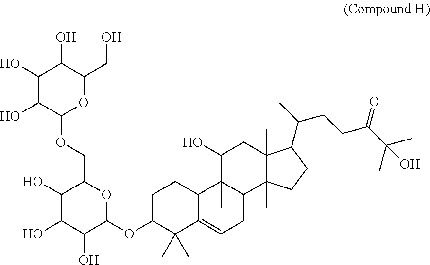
C1(O)C(O)C(O)C(OC2C(C)(C)C3=CCC4C(C)(C3CC2)C(O)CC2(C)C4(C)CCC2C(C)CCC(C(C)(C)O)=O)OC1COC1OC(CO)C(O)C(O)C1O
